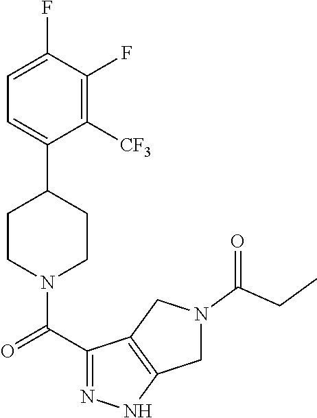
C1=C(F)C(F)=C([CF3])C(C2CCN(C(C3=NNC4=C3CN(C(CC)=O)C4)=O)CC2)=C1
